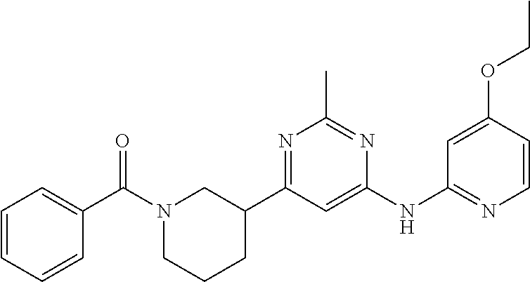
C1(NC2=NC=CC(OCC)=C2)=CC(C2CN(C(C3=CC=CC=C3)=O)CCC2)=NC(C)=N1
